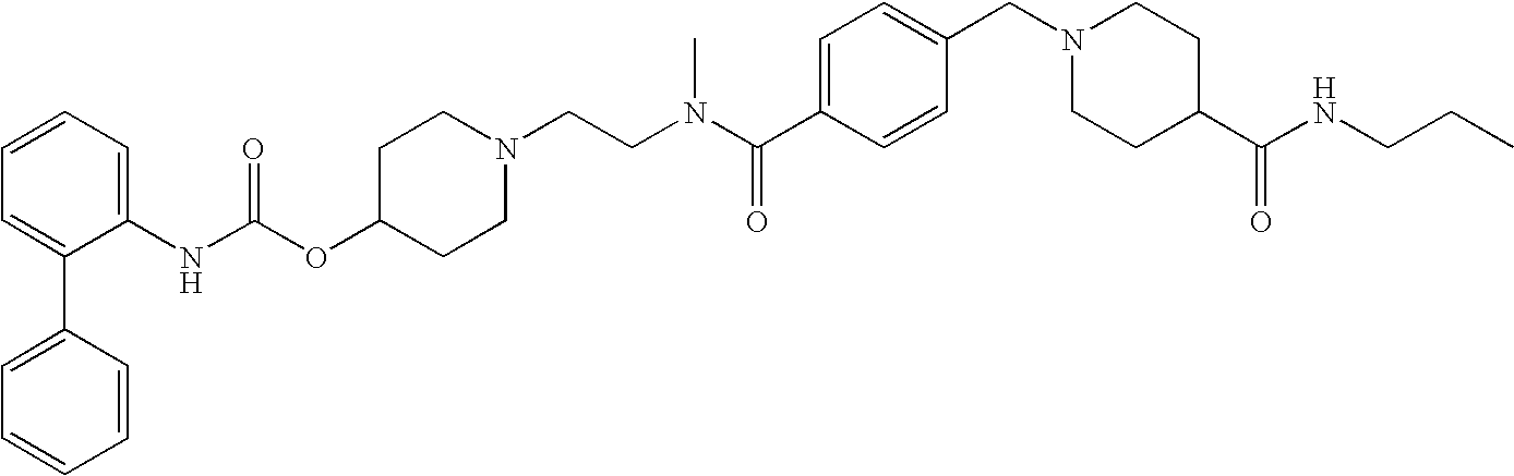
C1=CC=C(NC(OC2CCN(CCN(C(C3=CC=C(CN4CCC(C(NCCC)=O)CC4)C=C3)=O)C)CC2)=O)C(C2=CC=CC=C2)=C1
